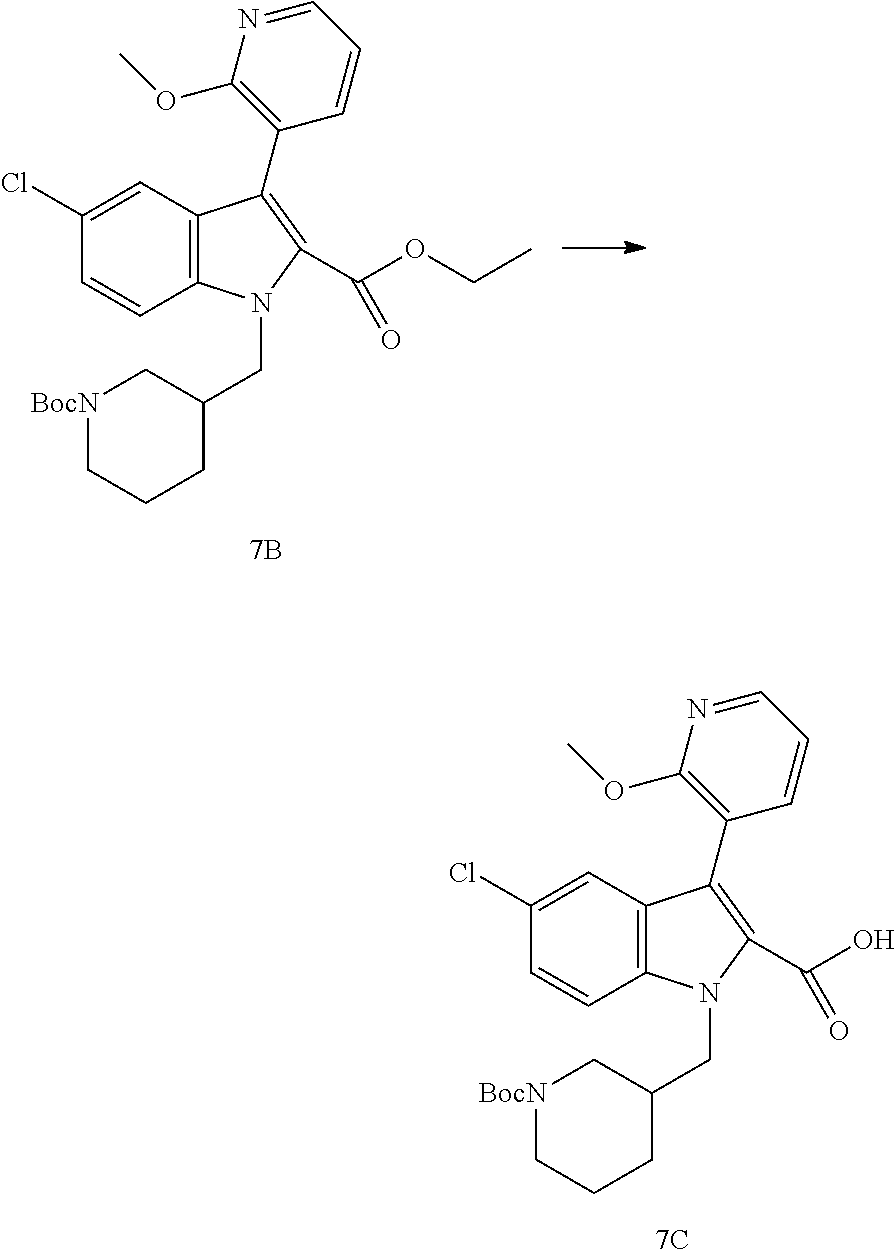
C12=C(C=C(Cl)C=C1)C(C1=C(OC)N=CC=C1)=C(C(OCC)=O)N2CC1C[BocN]CCC1.C12=C(C=C(Cl)C=C1)C(C1=C(OC)N=CC=C1)=C(C(O)=O)N2CC1C[BocN]CCC1
